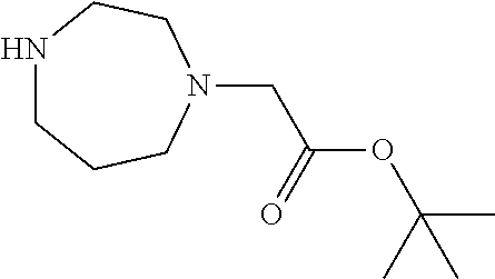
N1(CC(OC(C)(C)C)=O)CCNCCC1
